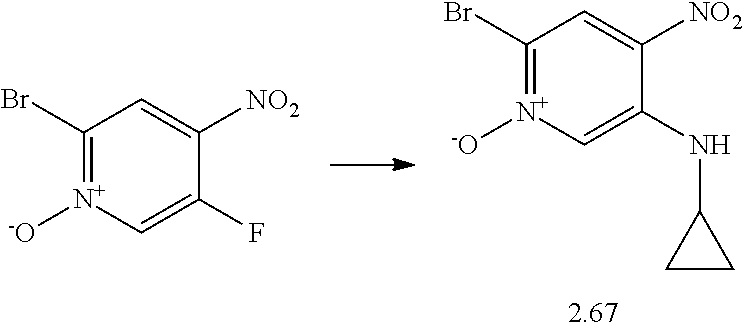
C1([NO2])=CC(Br)=[N+]([-O])C=C1NC1CC1.C1([NO2])=CC(Br)=[N+]([-O])C=C1F
